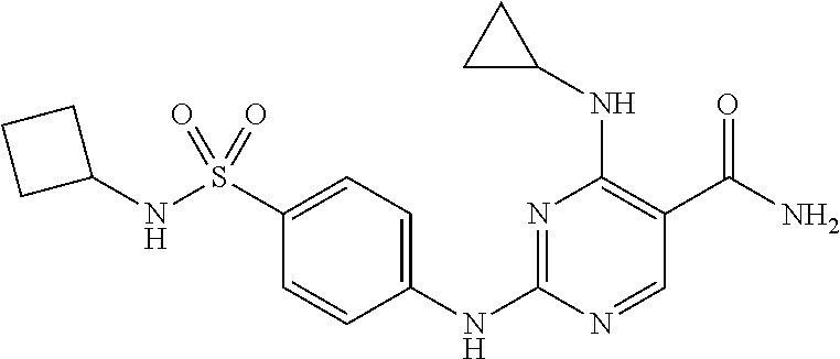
N1=C(NC2=CC=C(S(NC3CCC3)(=O)=O)C=C2)N=CC(C(N)=O)=C1NC1CC1
